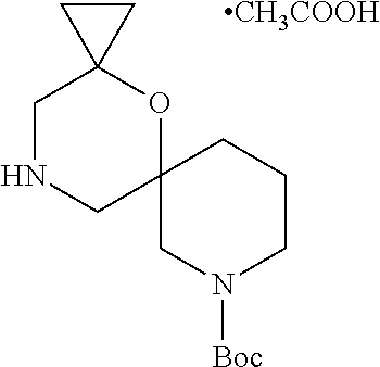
[CH3COOH].C12(OC3(CNC1)CC3)CN([Boc])CCC2
